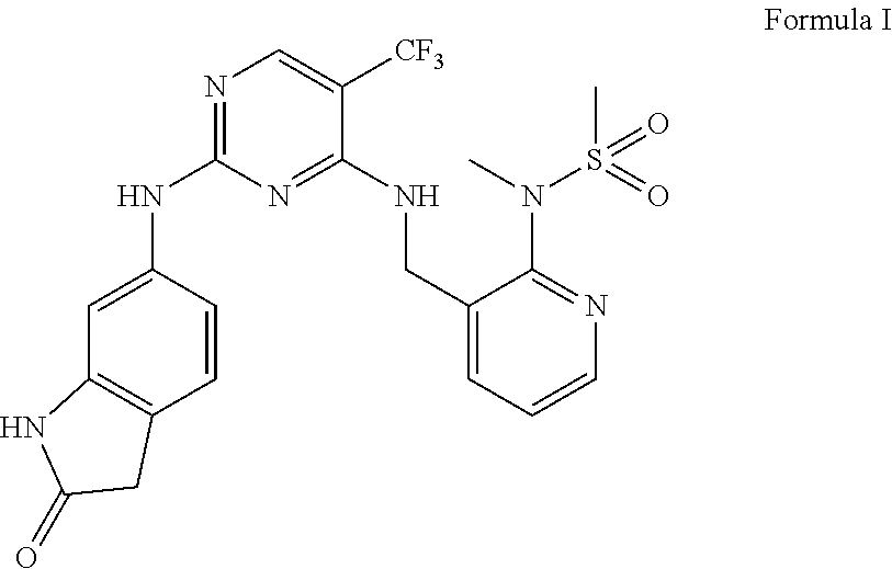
N1=C(NC2=CC3=C(C=C2)CC(=O)N3)N=C(NCC2=CC=CN=C2N(C)S(=O)(C)=O)C([CF3])=C1
